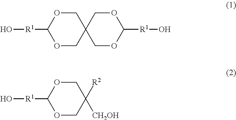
O[R1]C1OCC2(CO1)COC([R1]O)OC2.O[R1]C1OCC([CH2OH])([R2])CO1
